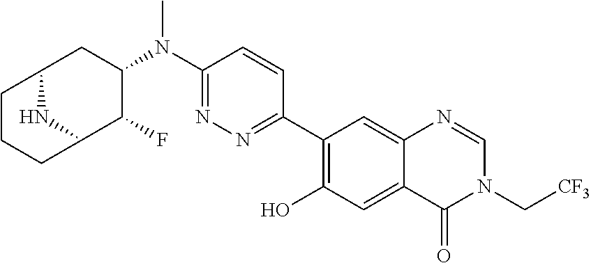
C1(C2=NN=C(N(C3CC4NC(C3F)CCC4)C)C=C2)=C(O)C=C2C(=C1)N=CN(C[CF3])C2=O
